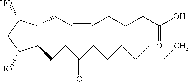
C1(CCC(CCCCCCC)=O)C(CC=CCCCC(O)=O)C(O)CC1O
